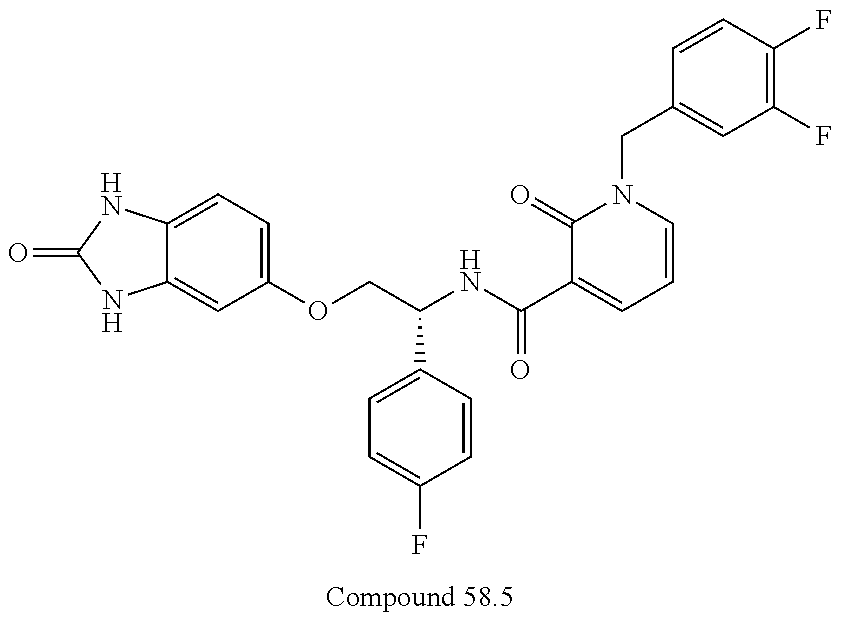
C1(OCC(NC(C2=CC=CN(CC3=CC(F)=C(F)C=C3)C2=O)=O)C2=CC=C(F)C=C2)=CC=C2C(=C1)NC(=O)N2
